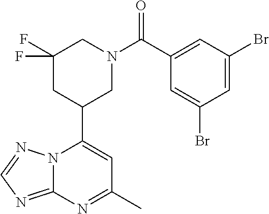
N12C(=NC=N1)N=C(C)C=C2C1CN(C(=O)C2=CC(Br)=CC(Br)=C2)CC(F)(F)C1
